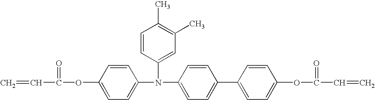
C=CC(=O)OC1=CC=C(N(C2=CC(C)=C(C)C=C2)C2=CC=C(C3=CC=C(OC(C=C)=O)C=C3)C=C2)C=C1
